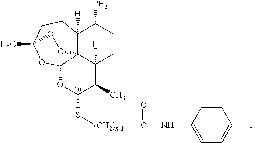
C12([H])C34C([H])(CCC1C)C(C)C(S[(CH2)n-1]C(NC1=CC=C(F)C=C1)=O)OC3OC(C)(CC2)OO4
